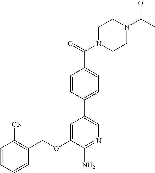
C1=CC=CC(COC2=CC(C3=CC=C(C(=O)N4CCN(C(C)=O)CC4)C=C3)=CN=C2N)=C1[CN]
